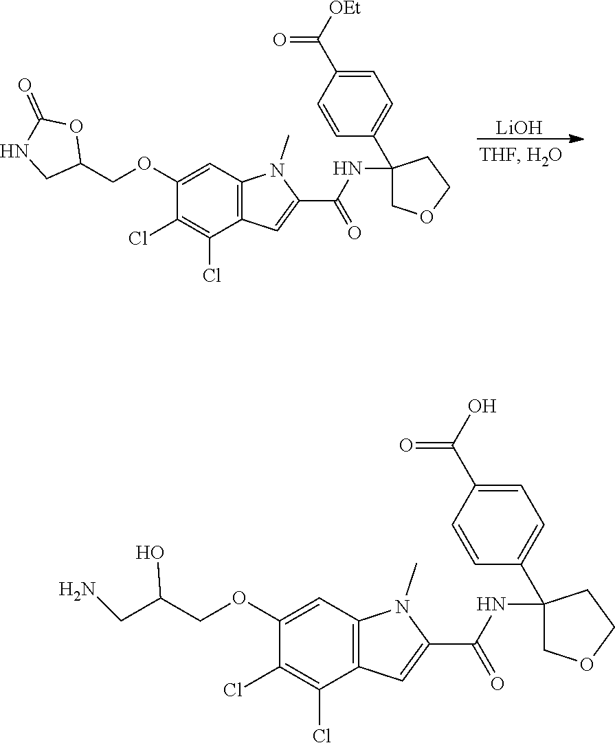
C1=C(C(O)=O)C=CC(C2(NC(C3=CC4=C(C=C(OCC(CN)O)C(Cl)=C4Cl)N3C)=O)COCC2)=C1.C1=C(C([OEt])=O)C=CC(C2(NC(C3=CC4=C(C=C(OCC5OC(=O)NC5)C(Cl)=C4Cl)N3C)=O)COCC2)=C1.[LiOH]
